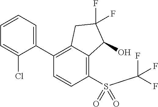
C1(C2=CC=CC=C2Cl)=C2C(=C(S(=O)(C(F)(F)F)=O)C=C1)C(O)C(F)(F)C2
